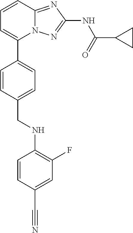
C1=CC2=NC(NC(=O)C3CC3)=NN2C(C2=CC=C(CNC3=C(F)C=C(C#N)C=C3)C=C2)=C1
